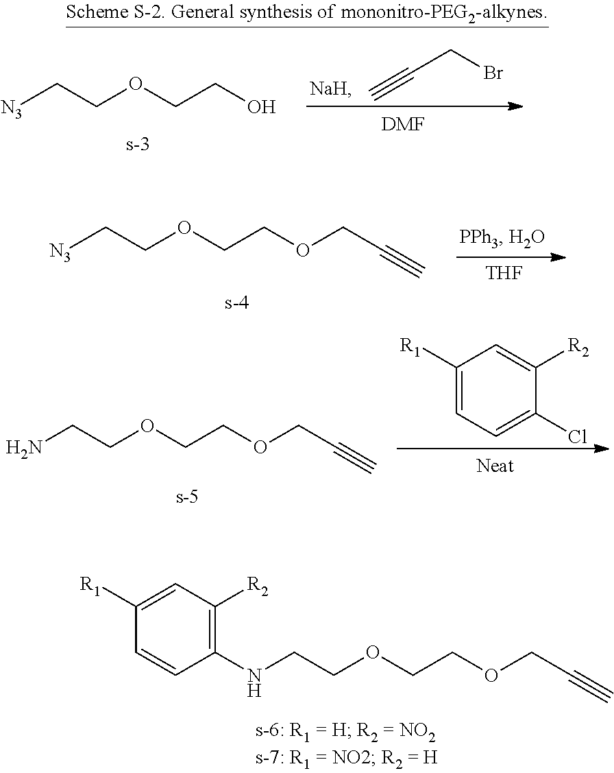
C(COCCOCC#C)NC1=C([R2])C=C([R1])C=C1.[N3]CCOCCO.C(CBr)#C.[DMF].[N3]CCOCCOCC#C.[THF].NCCOCCOCC#C.C1([R1])=CC=C(Cl)C([R2])=C1
